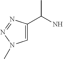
C1=C(C(N)C)N=NN1C
